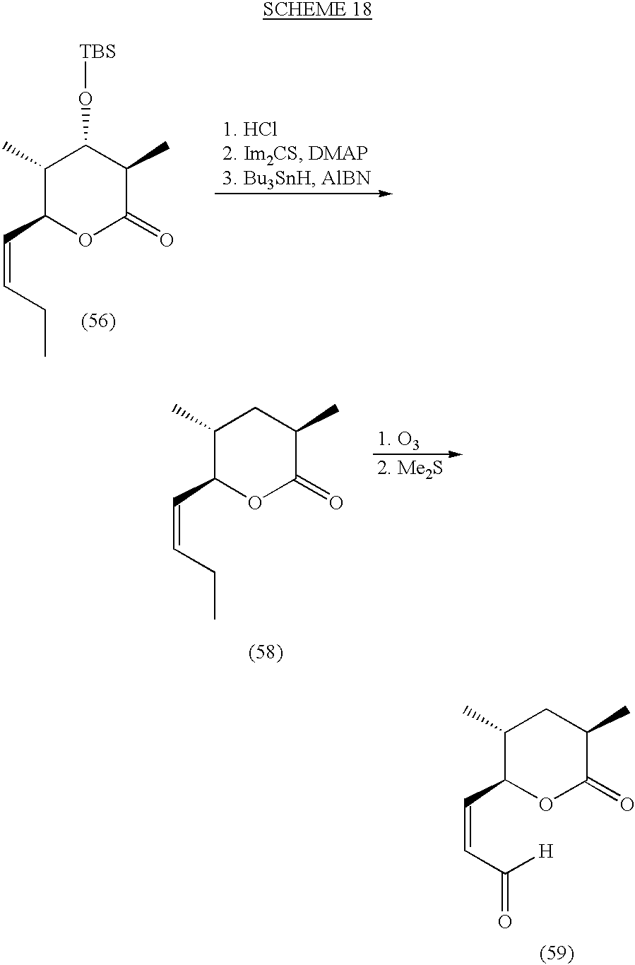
C1(C)C(C=CCC)OC(=O)C(C)C1O[TBS].C1(C)C(C=CCC)OC(=O)C(C)C1.C1(C)C(C=CC(=O)[H])OC(=O)C(C)C1
